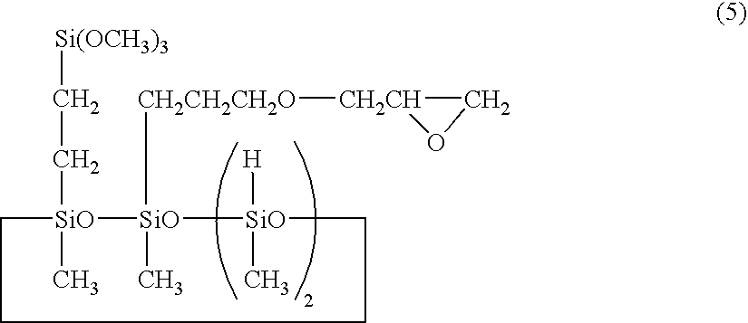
[SiO]1(CC[Si(OCH3)3])(C)CCCC[SiO](C)([H])[SiO]1([CH2CH2CH2O][CH2CH]1CO1)C
